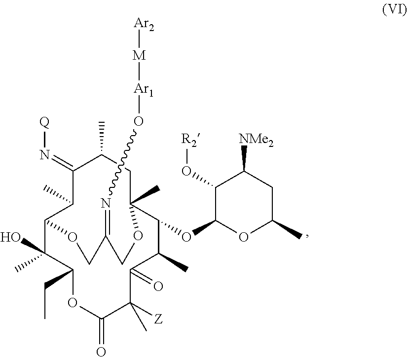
C1(O[R2])C(OC2C(C)C(=O)C([Z])(C)C(=O)OC(CC)C(C)(O)C3C(C)C(=N[Q])C(C)CC2(C)OCC(=NO[Ar1][M][Ar2])CO3)OC(C)CC1[NMe2]
